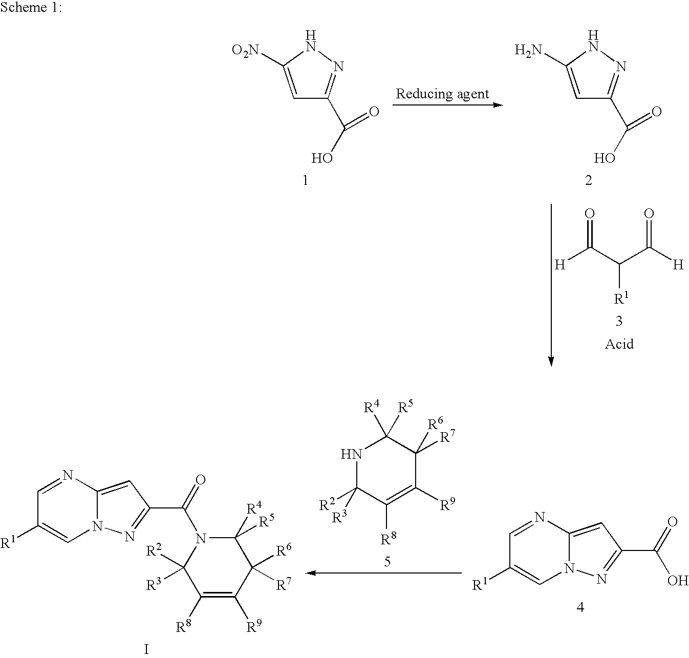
N1=CC([R1])=CN2C1=CC(C(=O)O)=N2.N1C([R3])([R2])C([R8])=C([R9])C([R6])([R7])C1([R4])[R5].N1=CC([R1])=CN2C1=CC(C(=O)N1C([R2])([R3])C([R8])=C([R9])C([R6])([R7])C1([R4])[R5])=N2.I.C1=C([O2N])NN=C1C(O)=O.C1=C(N)NN=C1C(O)=O.[H]C(C(C([H])=O)[R1])=O
